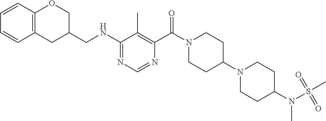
N1=C(NCC2CC3=C(C=CC=C3)OC2)C(C)=C(C(N2CCC(N3CCC(N(S(C)(=O)=O)C)CC3)CC2)=O)N=C1
